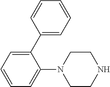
C1(C2=CC=CC=C2)=CC=CC=C1N1CCNCC1
